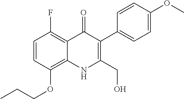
C1=CC(OCCC)=C2C(=C1F)C(=O)C(C1=CC=C(OC)C=C1)=C(CO)N2
